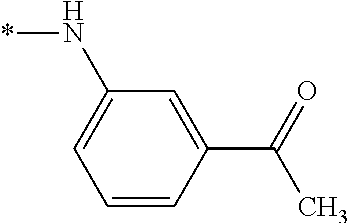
*NC1=CC=CC(C(=O)C)=C1
